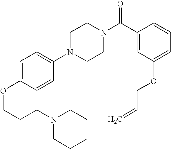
C(COC1=CC=C(N2CCN(C(C3=CC(OCC=C)=CC=C3)=O)CC2)C=C1)CN1CCCCC1
